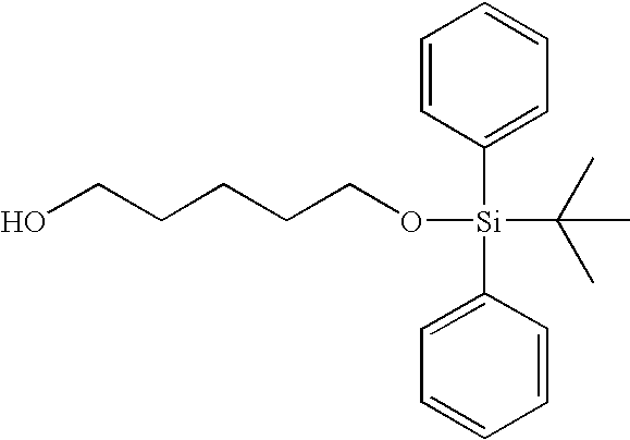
C1=CC([Si](C2=CC=CC=C2)(C(C)(C)C)OCCCCCO)=CC=C1
